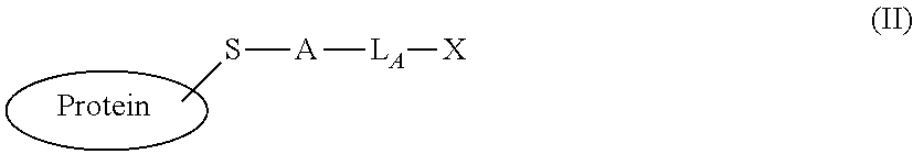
S([A][LA][X])C
